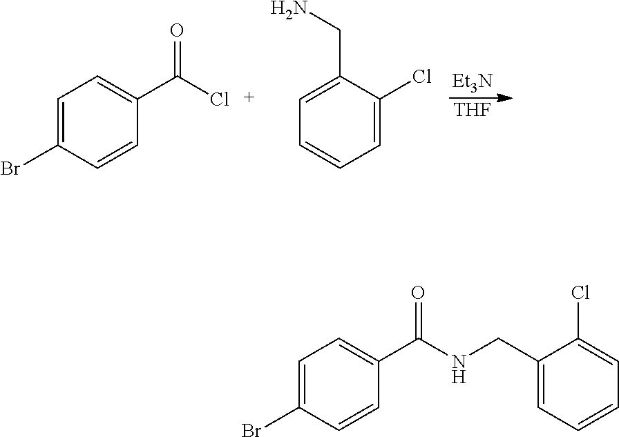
C1=C(Br)C=CC(C(Cl)=O)=C1.C1(Cl)=CC=CC=C1CN.[Et3N].[THF].C1=C(Br)C=CC(C(NCC2=CC=CC=C2Cl)=O)=C1
